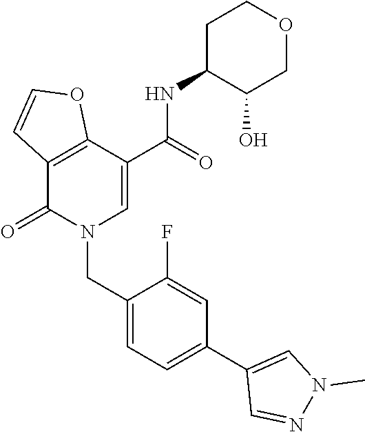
C12=C(C(=O)N(CC3=CC=C(C4=CN(C)N=C4)C=C3F)C=C1C(NC1C(O)COCC1)=O)C=CO2
